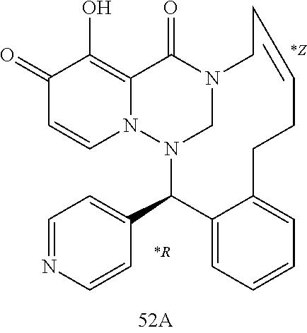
N12CN(C(C3=CC=NC=C3)C3=CC=CC=C3CCC=CC1)N1C=CC(=O)C(O)=C1C2=O.[*R].[*Z]
